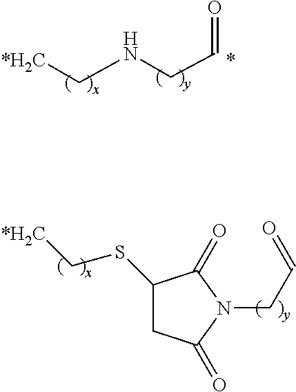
C(NCC=O)[*H2C].*.[*H2C]CSC1CC(=O)N(CC=O)C1=O
